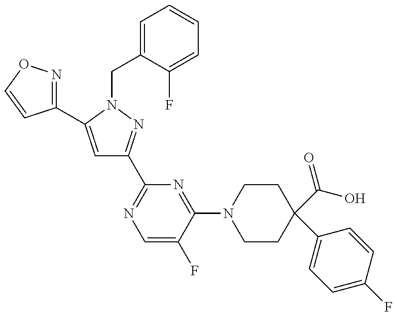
C1=C(C2=NOC=C2)N(CC2=CC=CC=C2F)N=C1C1=NC=C(F)C(N2CCC(C(=O)O)(C3=CC=C(F)C=C3)CC2)=N1
